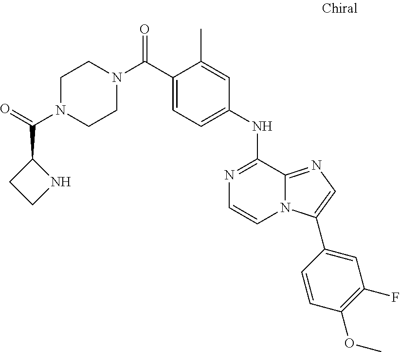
C(C1=CC=C(NC2=NC=CN3C2=NC=C3C2=CC(F)=C(OC)C=C2)C=C1C)(=O)N1CCN(C(=O)C2CCN2)CC1
